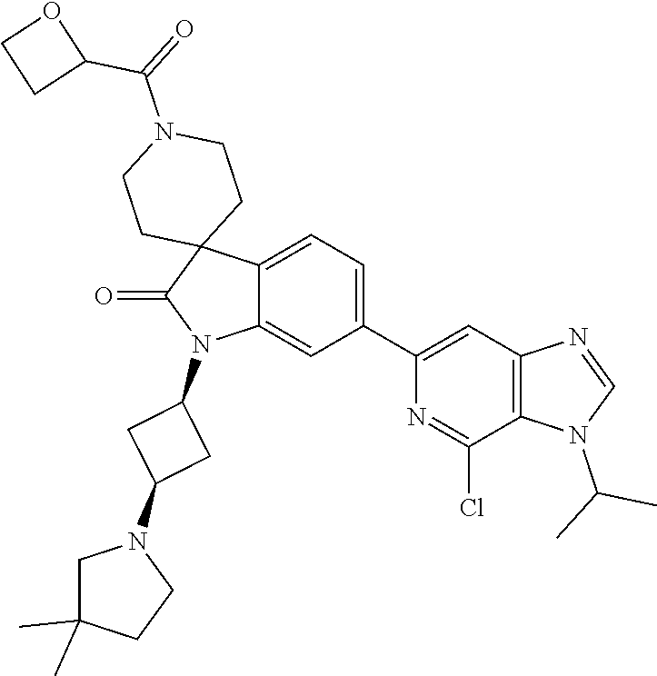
C12=CC=C(C3=CC4=C(C(Cl)=N3)N(C(C)C)C=N4)C=C1N(C1CC(N3CC(C)(C)CC3)C1)C(=O)C21CCN(C(=O)C2OCC2)CC1
